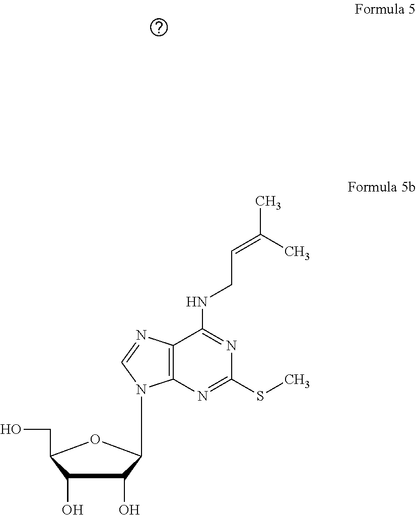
N1=C(NCC=C(C)C)C2=C(N=C1SC)N(C1C(O)C(O)C(CO)O1)C=N2
